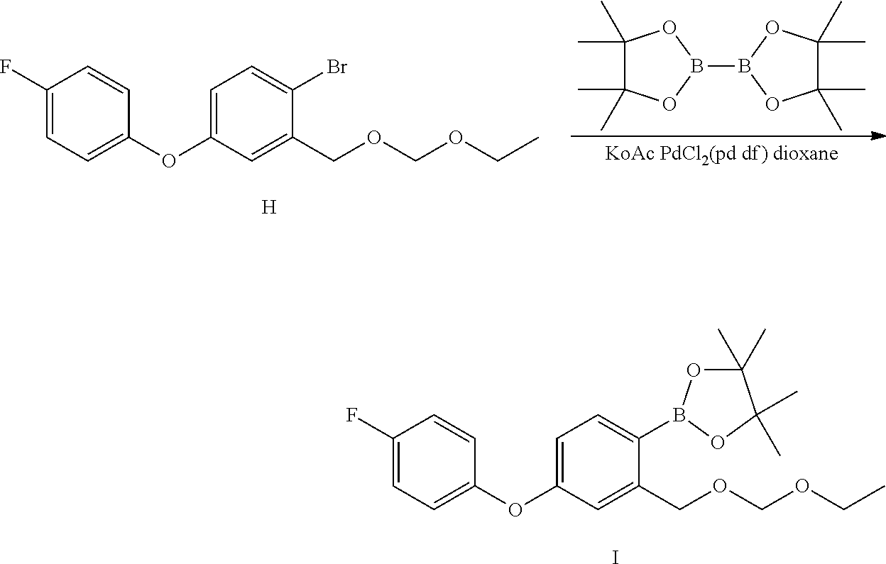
[H].C1(F)=CC=C(OC2=CC=C(Br)C(COCOCC)=C2)C=C1.C1(C)(C)C(C)(C)OB(B2OC(C)(C)C(C)(C)O2)O1.I.C1(F)=CC=C(OC2=CC=C(B3OC(C)(C)C(C)(C)O3)C(COCOCC)=C2)C=C1
